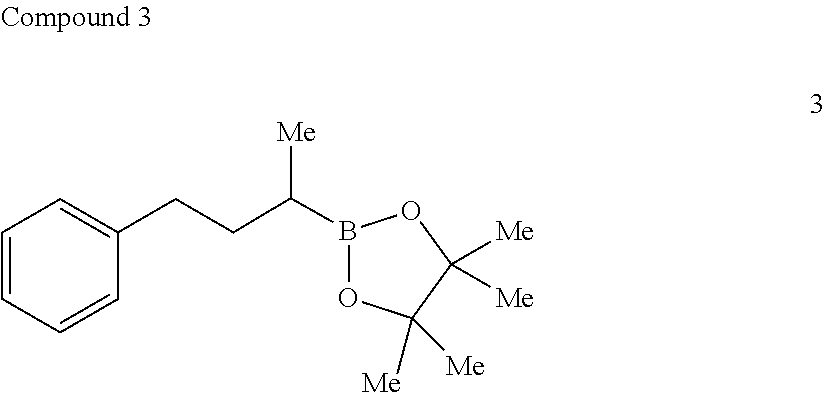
B1(C(CCC2=CC=CC=C2)[Me])OC([Me])([Me])C([Me])([Me])O1
